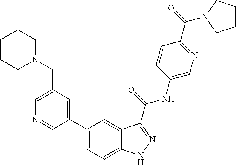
C1(CN2CCCCC2)=CN=CC(C2=CC=C3C(=C2)C(C(NC2=CN=C(C(=O)N4CCCC4)C=C2)=O)=NN3)=C1
